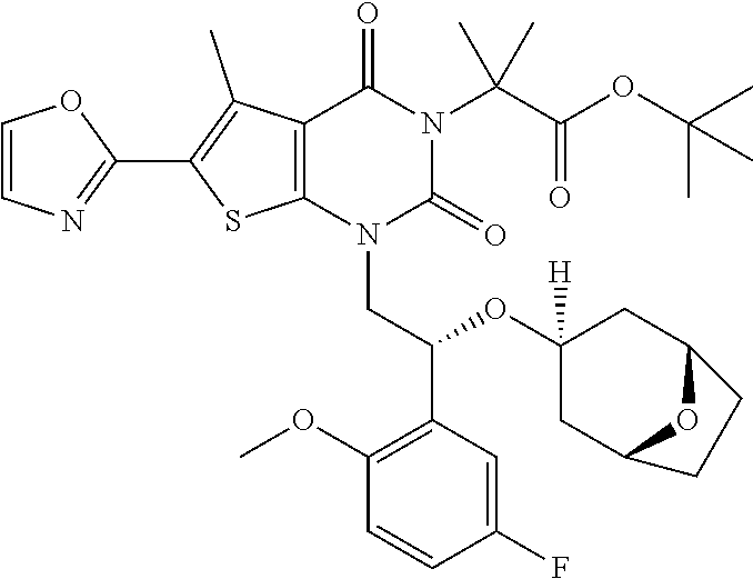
C1=CN=C(C2=C(C)C3=C(S2)N(CC(OC2([H])CC4OC(C2)CC4)C2=C(OC)C=CC(F)=C2)C(=O)N(C(C)(C(=O)OC(C)(C)C)C)C3=O)O1
